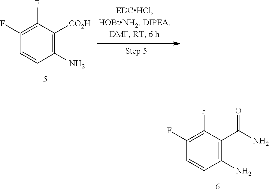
C1(F)=C(F)C([CO2H])=C(N)C=C1.C1(F)=C(F)C(C(N)=O)=C(N)C=C1
